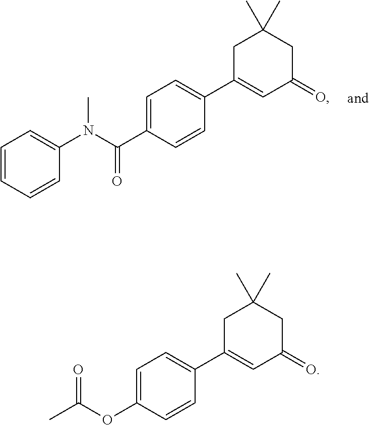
C1=C(C(=O)N(C)C2=CC=CC=C2)C=CC(C2=CC(=O)CC(C)(C)C2)=C1.C1=C(OC(=O)C)C=CC(C2=CC(=O)CC(C)(C)C2)=C1
